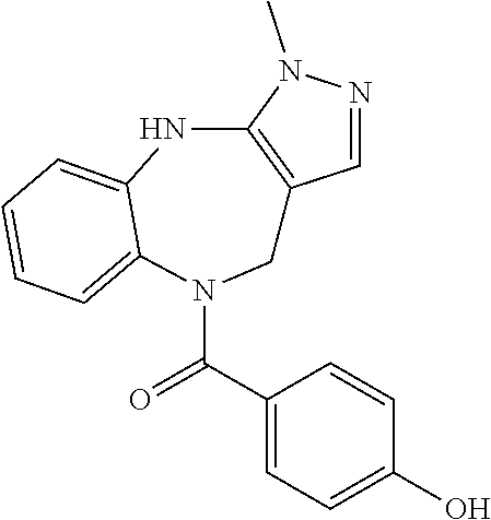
C1=NN(C)C2=C1CN(C(C1=CC=C(O)C=C1)=O)C1=CC=CC=C1N2
